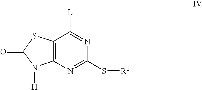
C12=C(N=C(S[R1])N=C1[L])N([H])C(=O)S2
